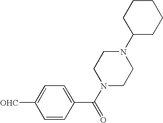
C1CCC(N2CCN(C(=O)C3=CC=C([OHC])C=C3)CC2)CC1
